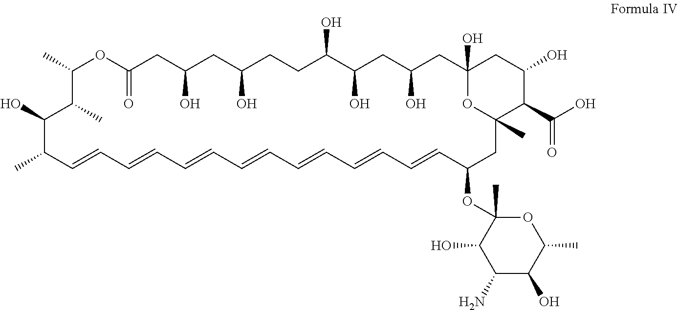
C1(C)OC(=O)CC(O)CC(O)CCC(O)C(O)CC(O)CC2(O)CC(O)C(C(O)=O)C(C)(O2)CC(OC2(C)C(O)C(N)C(O)C(C)O2)C=CC=CC=CC=CC=CC=CC=CC(C)C(O)C1C
